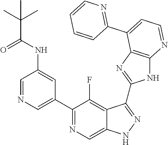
C1=NC=C(C2=NC=C3C(=C2F)C(C2=NC4=C(N2)N=CC=C4C2=NC=CC=C2)=NN3)C=C1NC(C(C)(C)C)=O
